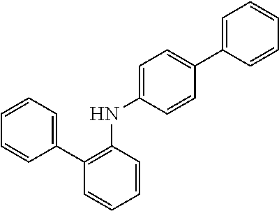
C1(C2=C(NC3=CC=C(C4=CC=CC=C4)C=C3)C=CC=C2)=CC=CC=C1
